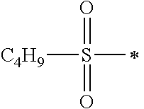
[C4H9]S(=O)(=O)C
